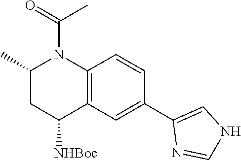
C(N1C(C)CC([NHBoc])C2=C1C=CC(C1=CNC=N1)=C2)(=O)C
